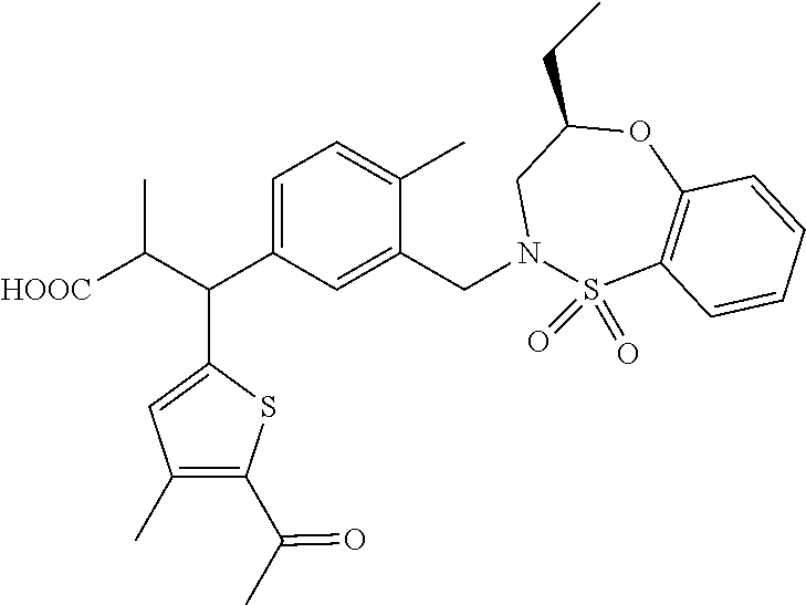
C1(C)=C(C(C)=O)SC(C(C([HOOC])C)C2=CC=C(C)C(CN3S(=O)(=O)C4=C(OC(CC)C3)C=CC=C4)=C2)=C1
